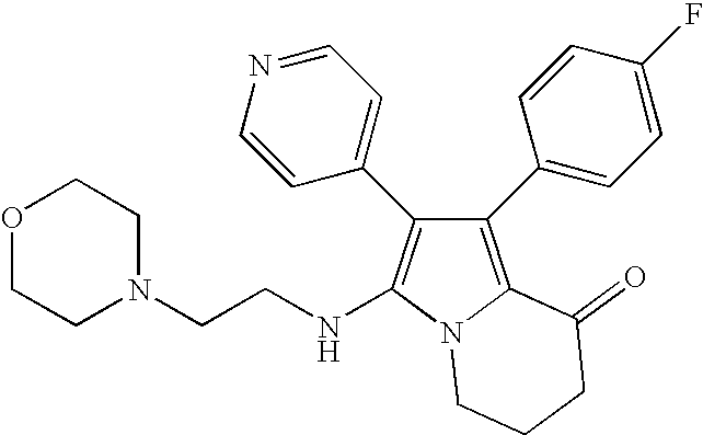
C1(C2=CC=C(F)C=C2)=C2N(C(NCCN3CCOCC3)=C1C1=CC=NC=C1)CCCC2=O
